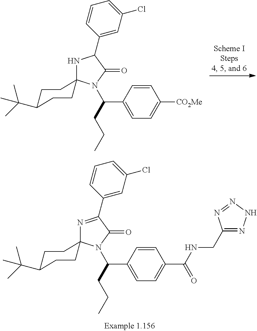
C(CCC)(C1=CC=C([CO2Me])C=C1)N1C(=O)C(C2=CC(Cl)=CC=C2)NC12CCC(C(C)(C)C)CC2.C(CCC)(C1=CC=C(C(NCC2=NNN=N2)=O)C=C1)N1C(=O)C(C2=CC(Cl)=CC=C2)=NC12CCC(C(C)(C)C)CC2
